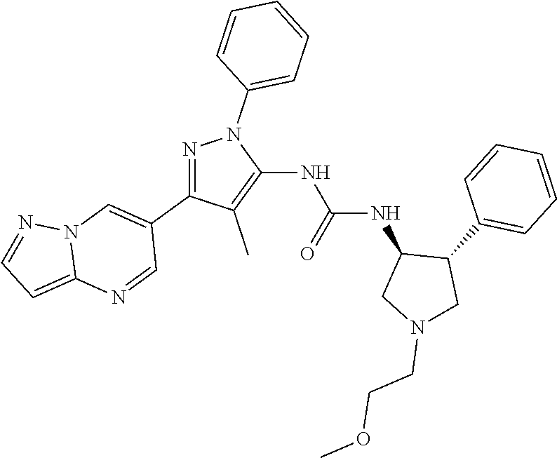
N1=C(C2=CN3C(=CC=N3)N=C2)C(C)=C(NC(NC2CN(CCOC)CC2C2=CC=CC=C2)=O)N1C1=CC=CC=C1
